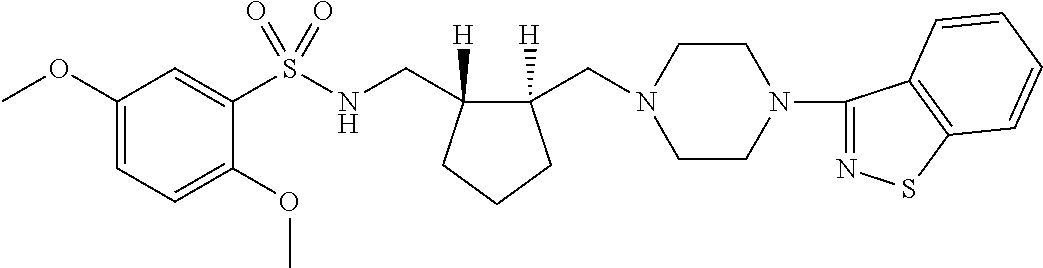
COC1=CC=C(OC)C(S(NCC2([H])C(CN3CCN(C4=NSC5=C4C=CC=C5)CC3)([H])CCC2)(=O)=O)=C1
